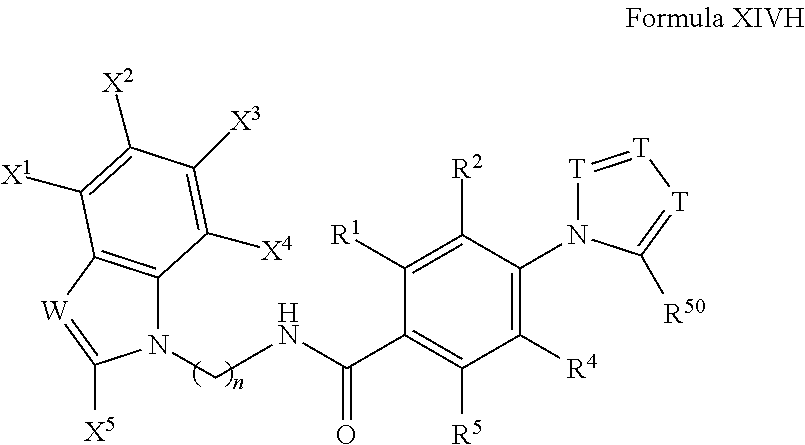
N1(CNC(C2=C([R5])C([R4])=C(N3[T]=[T][T]=C3[R50])C([R2])=C2[R1])=O)C2=C([W]=C1[X5])C([X1])=C([X2])C([X3])=C2[X4]
